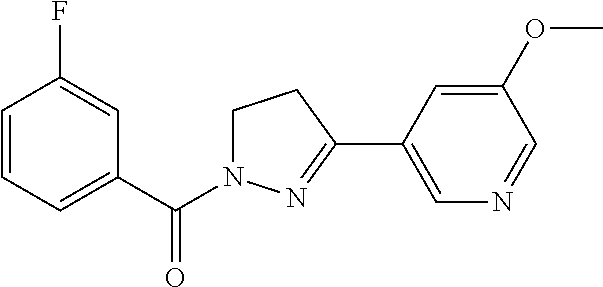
C1=CC=C(C(=O)N2CCC(C3=CN=CC(OC)=C3)=N2)C=C1F
